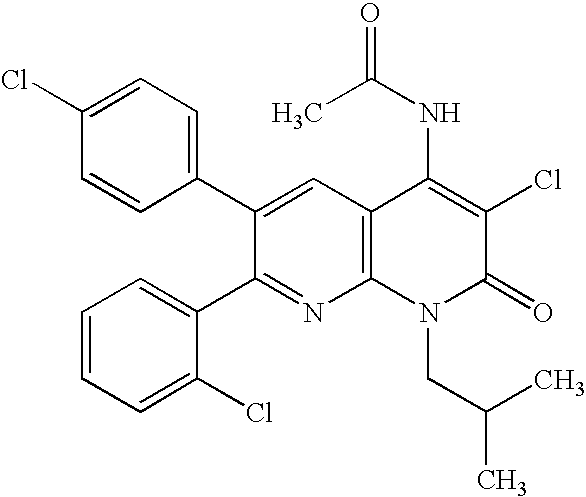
C1=CC(C2=CC3=C(N=C2C2=CC=CC=C2Cl)N(CC(C)C)C(=O)C(Cl)=C3NC(C)=O)=CC=C1Cl
